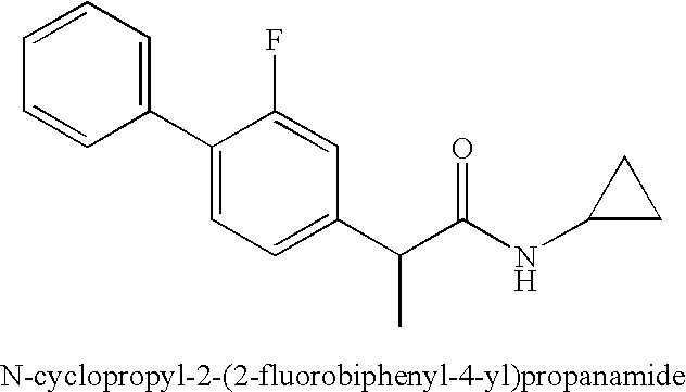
C1(C2=CC=C(C(C(NC3CC3)=O)C)C=C2F)=CC=CC=C1
